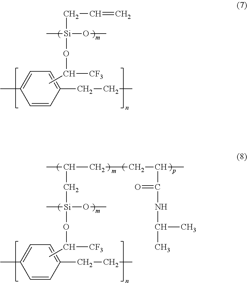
C1=CC(CCC)=CC=C1C.CC([CF3])O[Si](C)(OC)CC=C.C1=CC(CCC)=CC=C1C.CC([CF3])O[Si](C)(OC)CC(CCC(C(=O)NC(C)C)C)C
